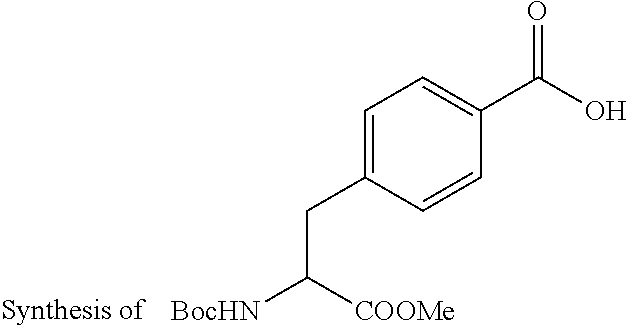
C1=C(CC([COOMe])[BocHN])C=CC(C(O)=O)=C1
